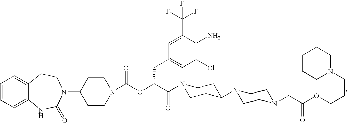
C1=CC=C2C(=C1)CCN(C1CCN(C(OC(C(=O)N3CCC(N4CCN(CC(OCCCN5CCCCC5)=O)CC4)CC3)CC3=CC(Cl)=C(N)C(C(F)(F)F)=C3)=O)CC1)C(=O)N2
